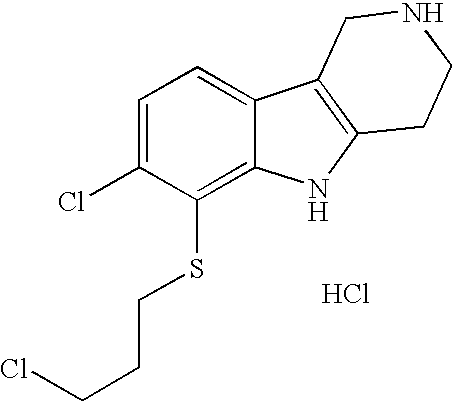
C1=C(Cl)C(SCCCCl)=C2C(=C1)C1=C(N2)CCNC1.Cl
